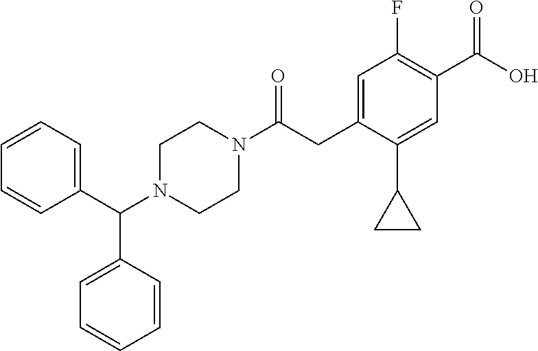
C1=CC=CC(C(N2CCN(C(CC3=CC(F)=C(C(=O)O)C=C3C3CC3)=O)CC2)C2=CC=CC=C2)=C1
